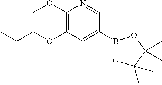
B1(C2=CC(OCCC)=C(OC)N=C2)OC(C)(C)C(C)(C)O1
